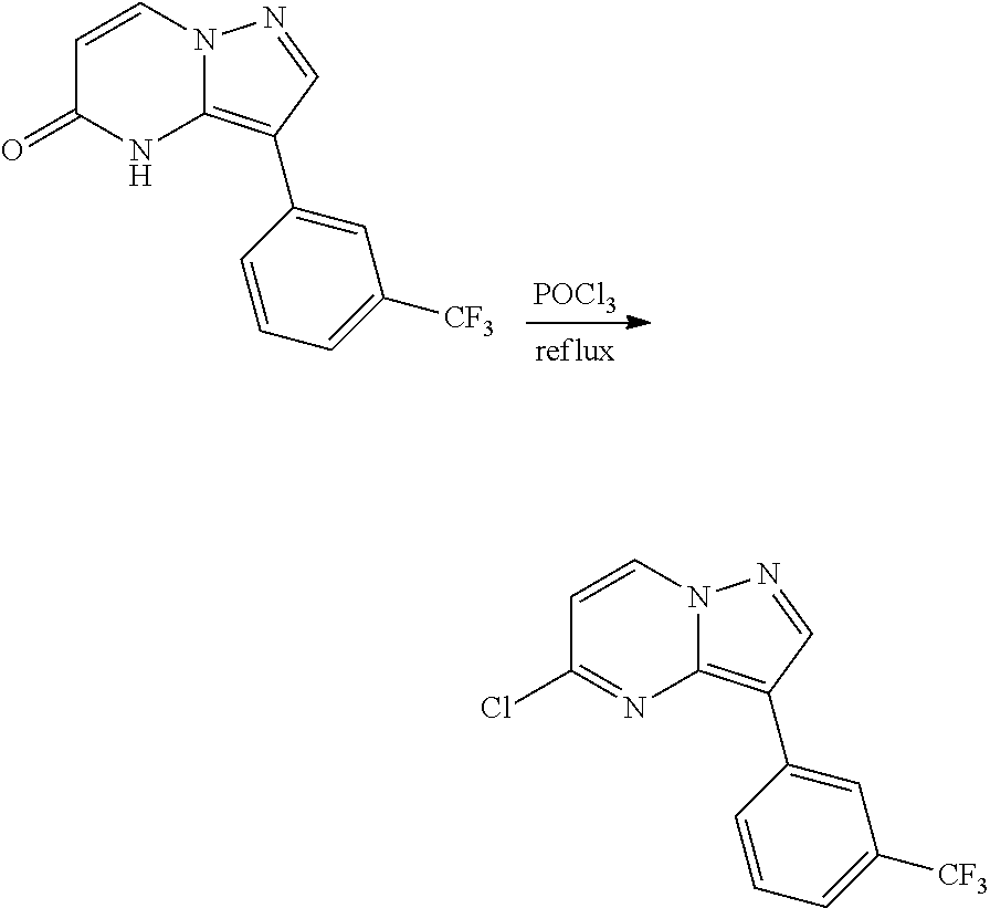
C1=CN2C(=C(C3=CC([CF3])=CC=C3)C=N2)NC1=O.[POCl3].C1=CN2C(=C(C3=CC([CF3])=CC=C3)C=N2)N=C1Cl
